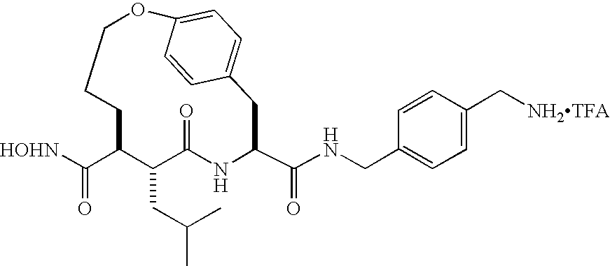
[HOHN]C(C1C(CC(C)C)C(=O)NC(C(NCC2=CC=C(C[NH2TFA])C=C2)=O)CC2=CC=C(OCCC1)C=C2)=O
